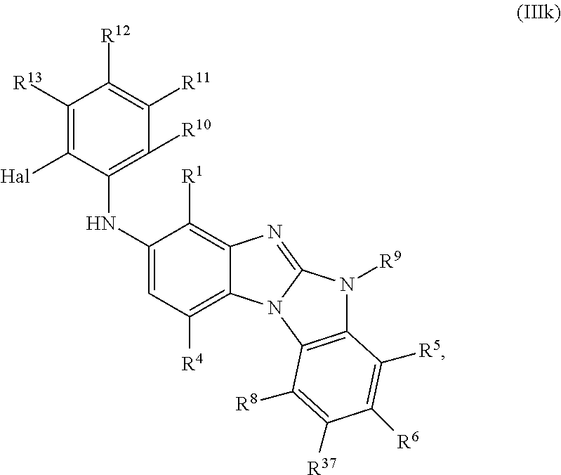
C1([R13])=C([Hal])C(NC2=CC([R4])=C3C(=C2[R1])N=C2N3C3=C(N2[R9])C([R5])=C([R6])C([R37])=C3[R8])=C([R10])C([R11])=C1[R12]
